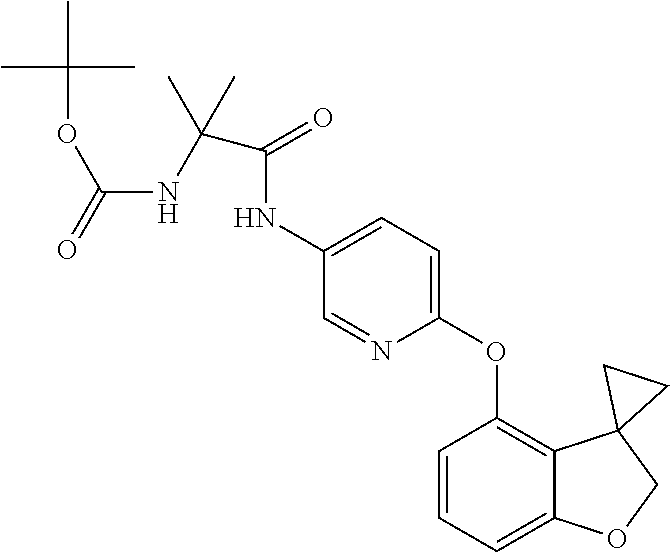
C1=CC=C2C(=C1OC1=CC=C(NC(=O)C(NC(=O)OC(C)(C)C)(C)C)C=N1)C1(CO2)CC1
